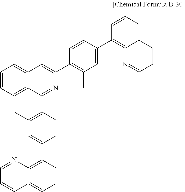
C1=CC=C2C(=C1)C=C(C1=C(C)C=C(C3=C4C(=CC=C3)C=CC=N4)C=C1)N=C2C1=C(C)C=C(C2=C3C(=CC=C2)C=CC=N3)C=C1
